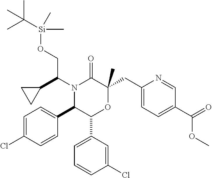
C1=C(Cl)C=CC(C2C(C3=CC=CC(Cl)=C3)OC(CC3=CC=C(C(=O)OC)C=N3)(C)C(=O)N2C(C2CC2)CO[Si](C)(C)C(C)(C)C)=C1
